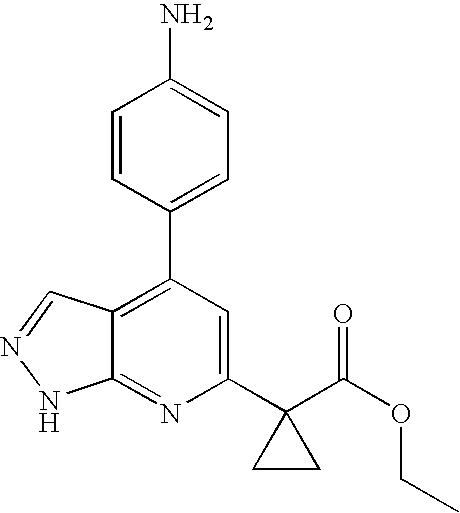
C1=CC(C2=C3C(=NC(C4(C(OCC)=O)CC4)=C2)NN=C3)=CC=C1N
